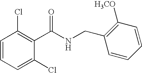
C1(C(NCC2=C([H3CO])C=CC=C2)=O)=C(Cl)C=CC=C1Cl
